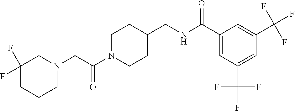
C1N(C(CN2CC(F)(F)CCC2)=O)CCC(CNC(C2=CC(C(F)(F)F)=CC(C(F)(F)F)=C2)=O)C1
